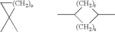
C1C(C)(C)[(CH2)o]1.C1(C)[(CH2)s]C(C)[(CH2)r]1
